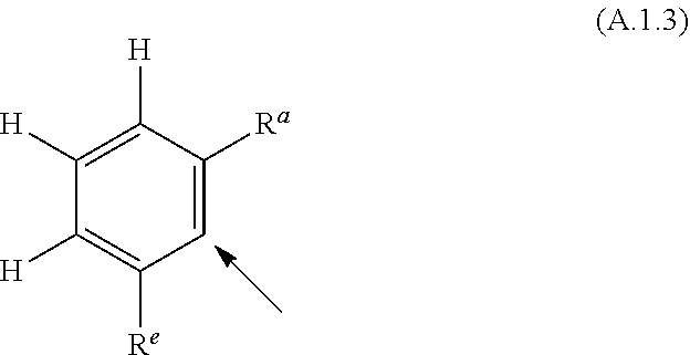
C1([H])=C([H])C([Ra])=CC([Re])=C1[H]
